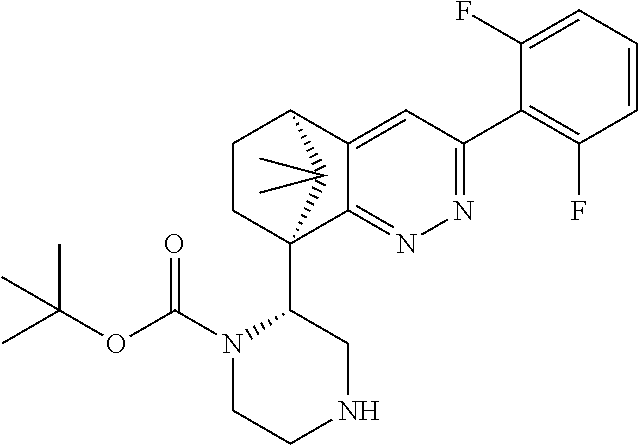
C1(F)=CC=CC(F)=C1C1=NN=C2C(=C1)C1CCC2(C2N(C(=O)OC(C)(C)C)CCNC2)C1(C)C
